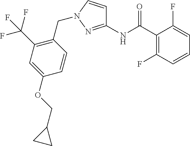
C1(C(NC2=NN(CC3=C(C(F)(F)F)C=C(OCC4CC4)C=C3)C=C2)=O)=C(F)C=CC=C1F
